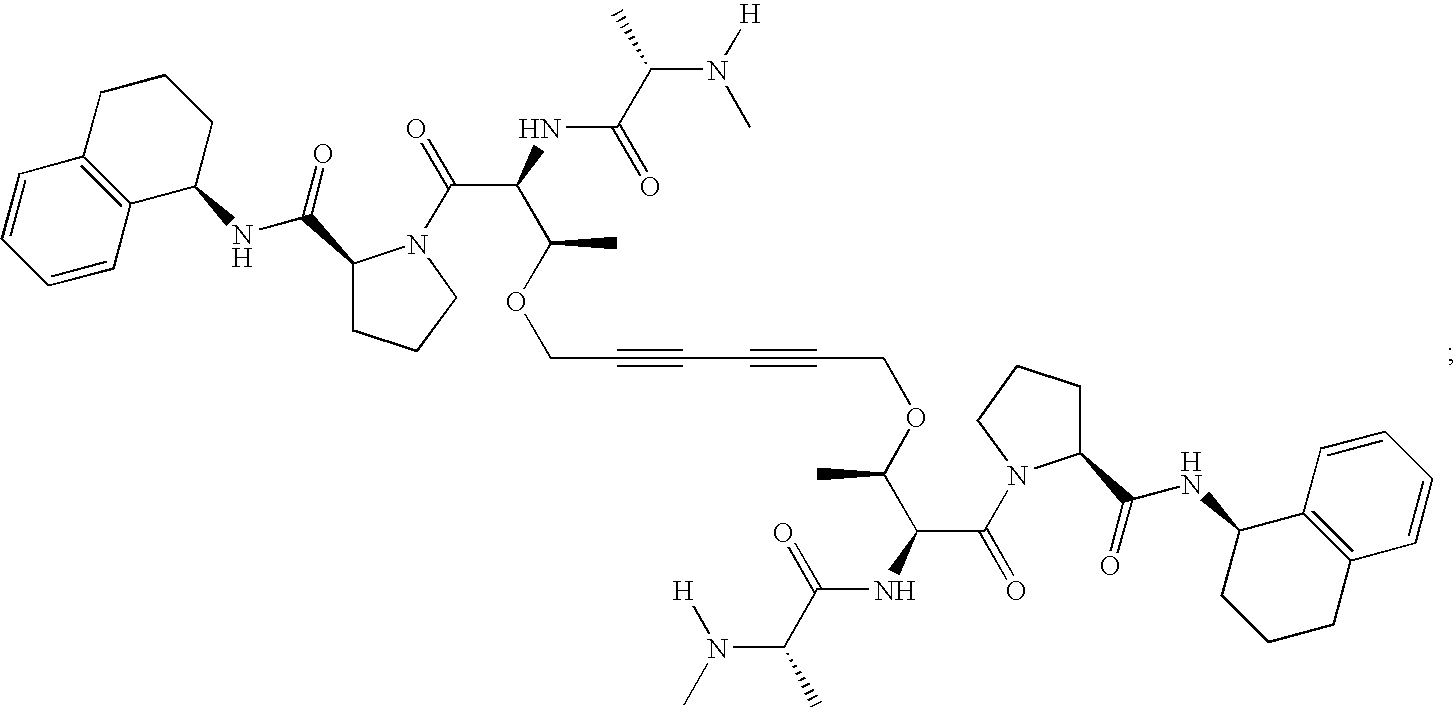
C1(C(NC2CCCC3=C2C=CC=C3)=O)CCCN1C(C(C(C)OCC#CC#CCOC(C)C(C(=O)N1C(C(NC2CCCC3=C2C=CC=C3)=O)CCC1)NC(=O)C(N([H])C)C)NC(=O)C(N(C)[H])C)=O
